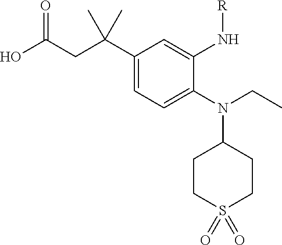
C1(N(C2CCS(=O)(=O)CC2)CC)=CC=C(C(CC(O)=O)(C)C)C=C1N[R]
